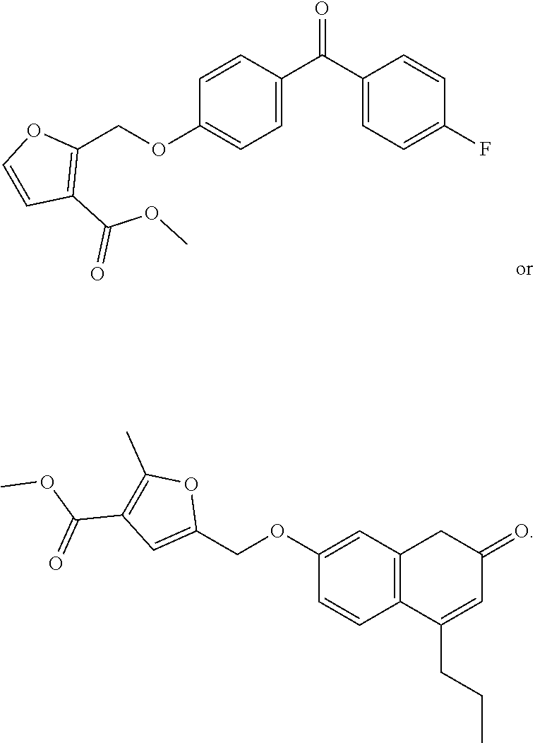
C1(C(C2=CC=C(OCC3=C(C(OC)=O)C=CO3)C=C2)=O)=CC=C(F)C=C1.C1=CC2=C(C=C1OCC1=CC(C(OC)=O)=C(C)O1)CC(=O)C=C2CCC
